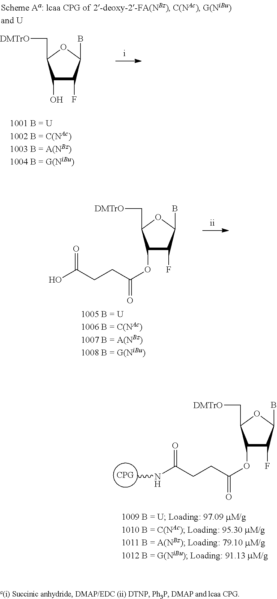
C1(OC(CCC(NC)=O)=O)C(F)C(B)OC1C[DMTrO].C1(OC(CCC(O)=O)=O)C(F)C(B)OC1C[DMTrO].C1(O)C(F)C(B)OC1C[DMTrO]
